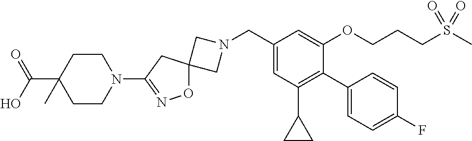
C1N(CC2=CC(C3CC3)=C(C3=CC=C(F)C=C3)C(OCCCS(C)(=O)=O)=C2)CC12ON=C(N1CCC(C(=O)O)(C)CC1)C2
